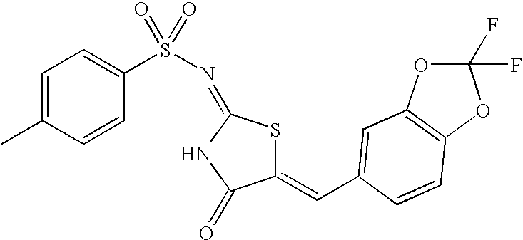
C1(=CC2=CC3=C(OC(F)(F)O3)C=C2)SC(=NS(=O)(=O)C2=CC=C(C)C=C2)NC1=O
